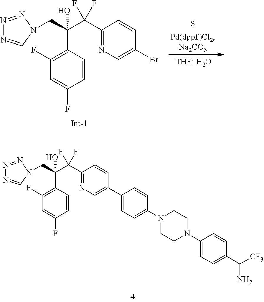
C1(C2=CN=C(C(C(CN3C=NN=N3)(O)C3=C(F)C=C(F)C=C3)(F)F)C=C2)=CC=C(N2CCN(C3=CC=C(C([CF3])N)C=C3)CC2)C=C1.N1=NN(CC(C(C2=NC=C(Br)C=C2)(F)F)(O)C2=C(F)C=C(F)C=C2)C=N1.S
